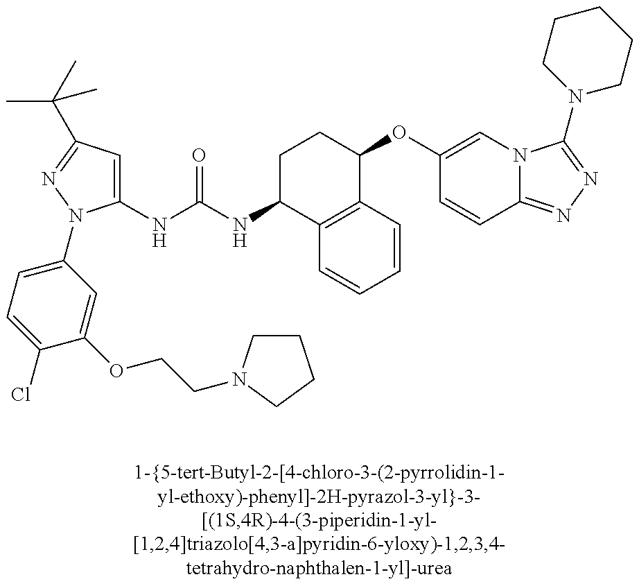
C1(NC(=O)NC2C3=C(C(OC4=CN5C(=NN=C5N5CCCCC5)C=C4)CC2)C=CC=C3)=CC(C(C)(C)C)=NN1C1=CC=C(Cl)C(OCCN2CCCC2)=C1
